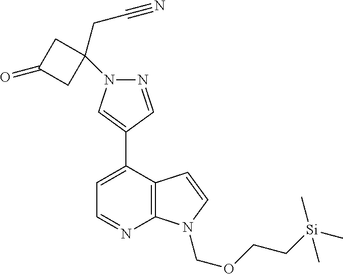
C1=NC2=C(C(C3=CN(C4(CC#N)CC(=O)C4)N=C3)=C1)C=CN2COCC[Si](C)(C)C
